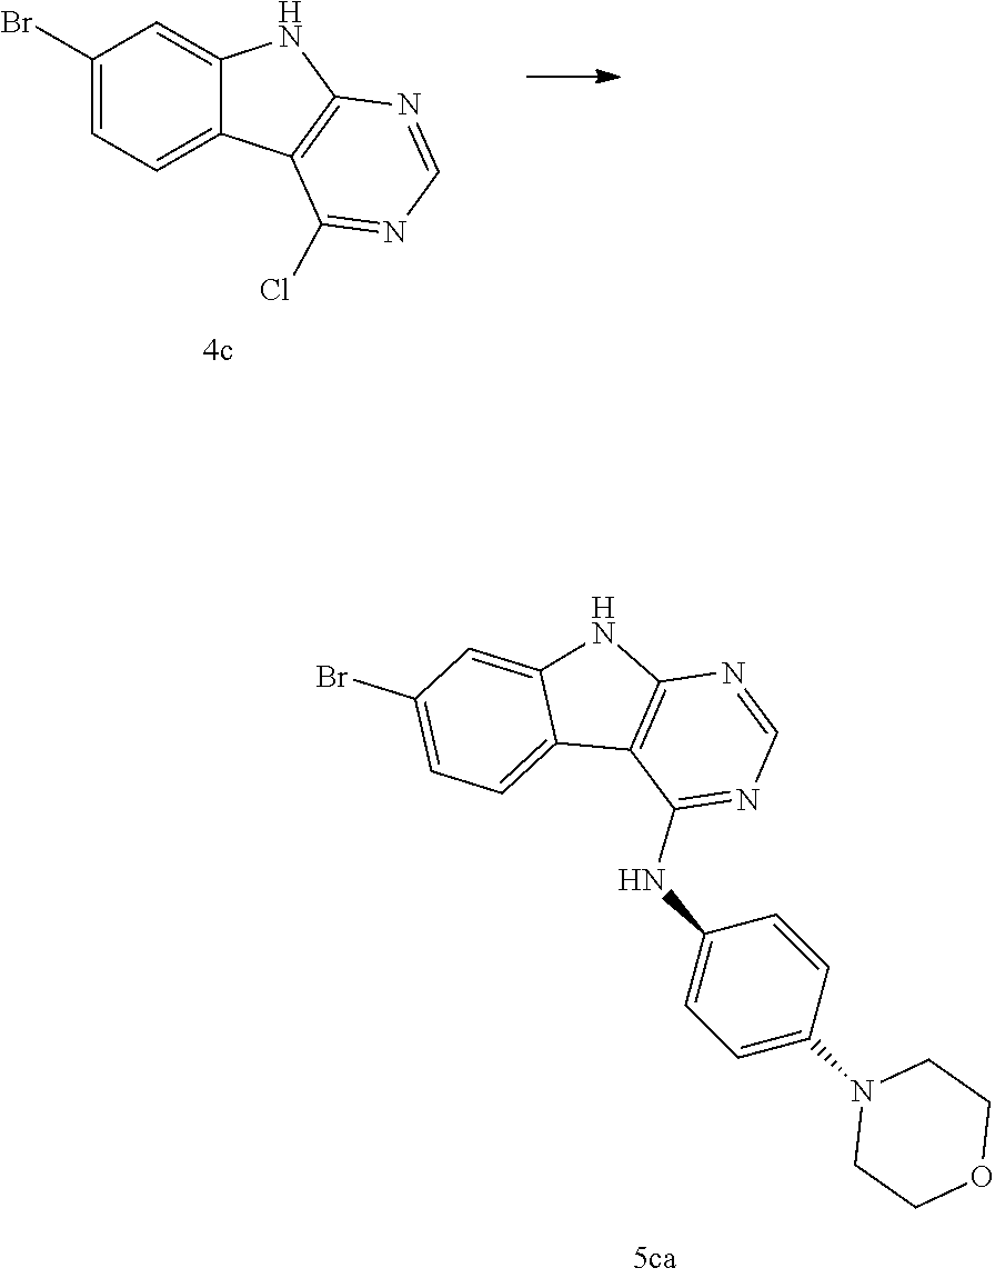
C12=C(NC3=CC(Br)=CC=C13)N=CN=C2NC1=CC=C(N2CCOCC2)C=C1.C1(Br)=CC=C2C(=C1)NC1=C2C(Cl)=NC=N1
